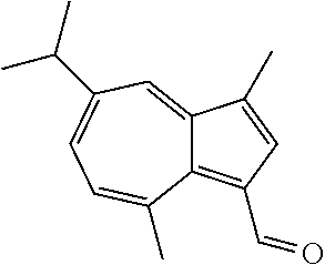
C12=CC(C(C)C)=CC=C(C)C1=C(C=O)C=C2C
